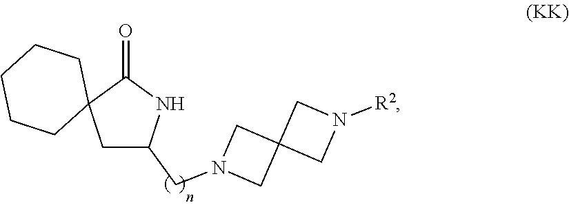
O=C1C2(CC(CN3CC4(C3)CN([R2])C4)N1)CCCCC2
